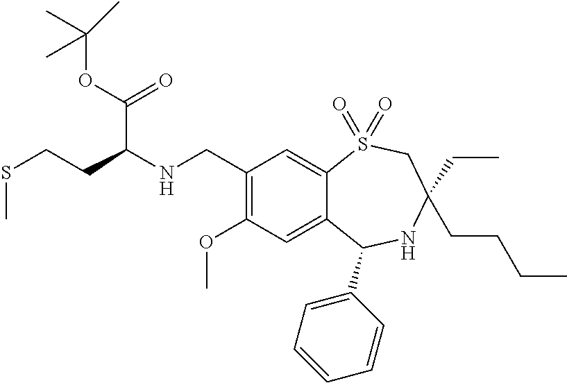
N(CC1=C(OC)C=C2C(=C1)S(=O)(=O)CC(CC)(CCCC)NC2C1=CC=CC=C1)C(CCSC)C(OC(C)(C)C)=O
